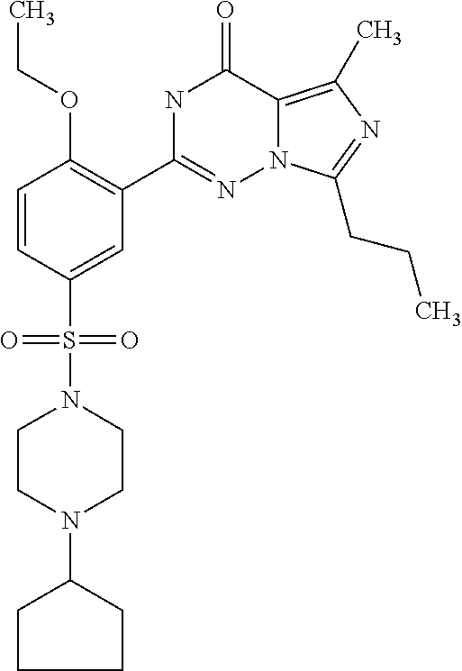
C1=CC(S(=O)(=O)N2CCN(C3CCCC3)CC2)=CC(C2=NN3C(=C(C)N=C3CCC)C(=O)N2)=C1OCC
